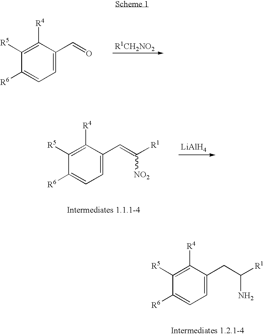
C1=C(CC([R1])N)C([R4])=C([R5])C([R6])=C1.C1=C(C=O)C([R4])=C([R5])C([R6])=C1.C1=C(C=C([R1])[NO2])C([R4])=C([R5])C([R6])=C1.[LiAlH4]
